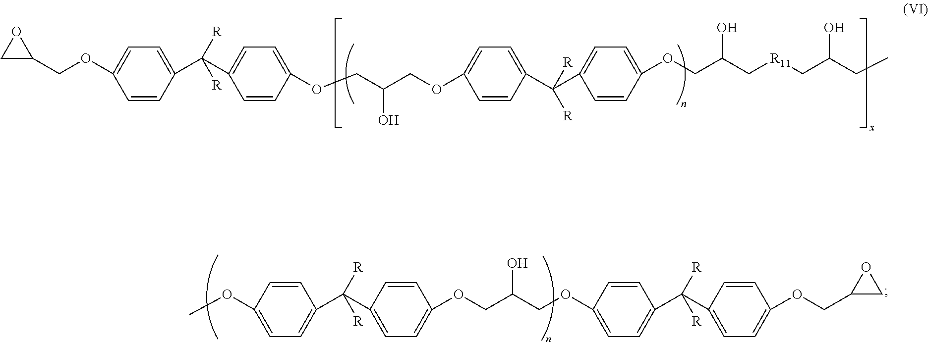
C1=CC(OC)=CC=C1C(C1=CC=C(OCC(O)COC2=CC=C(C(C3=CC=C(OCC4OC4)C=C3)([R])[R])C=C2)C=C1)([R])[R].C1=C(C(C2=CC=C(OCC(O)COC3=CC=C(C(C4=CC=C(OCC(C[R11]CC(CC)O)O)C=C4)([R])[R])C=C3)C=C2)([R])[R])C=CC(OCC2OC2)=C1
